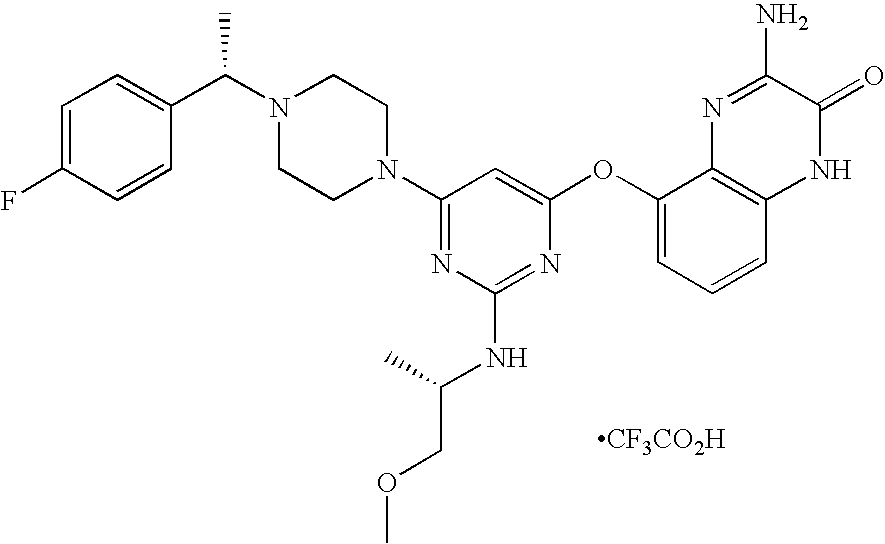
N1(C2=NC(NC(COC)C)=NC(OC3=CC=CC4=C3N=C(N)C(=O)N4)=C2)CCN(C(C2=CC=C(F)C=C2)C)CC1.[CF3CO2H]
